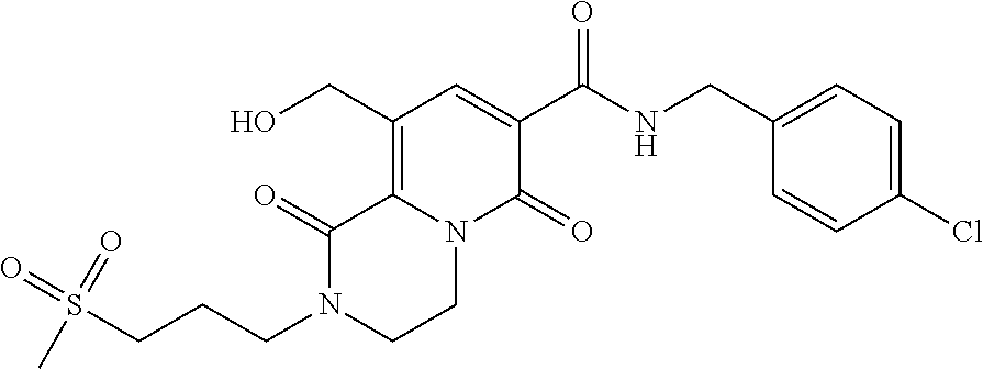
C12=C(CO)C=C(C(=O)NCC3=CC=C(Cl)C=C3)C(=O)N1CCN(CCCS(=O)(=O)C)C2=O
